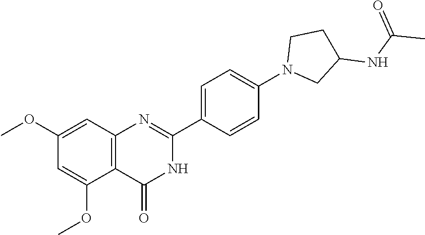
C12=C(C=C(OC)C=C1OC)N=C(C1=CC=C(N3CC(NC(C)=O)CC3)C=C1)NC2=O
